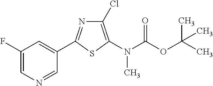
C1(C2=NC(Cl)=C(N(C)C(=O)OC(C)(C)C)S2)=CC(F)=CN=C1
